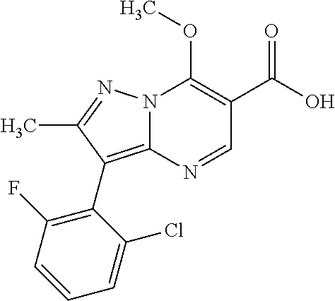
N12C(=C(C3=C(F)C=CC=C3Cl)C(C)=N1)N=CC(C(=O)O)=C2OC
